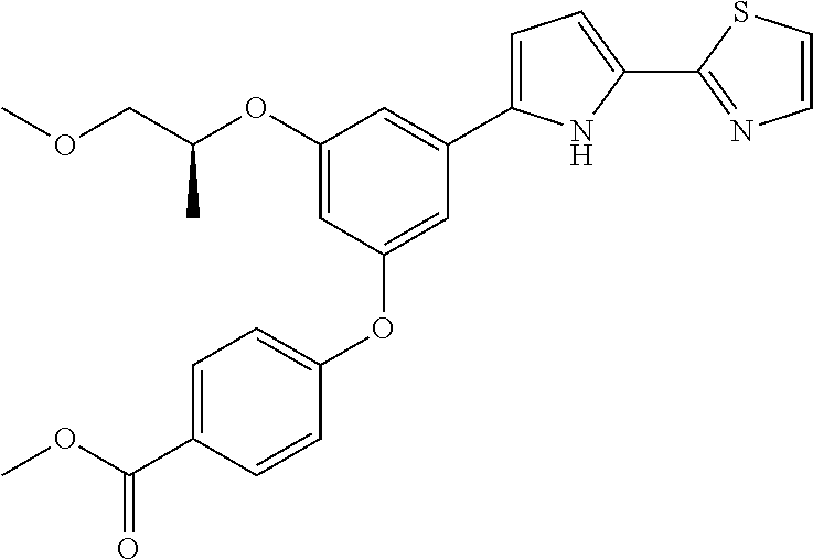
C1(OC(COC)C)=CC(OC2=CC=C(C(OC)=O)C=C2)=CC(C2=CC=C(C3=NC=CS3)N2)=C1
